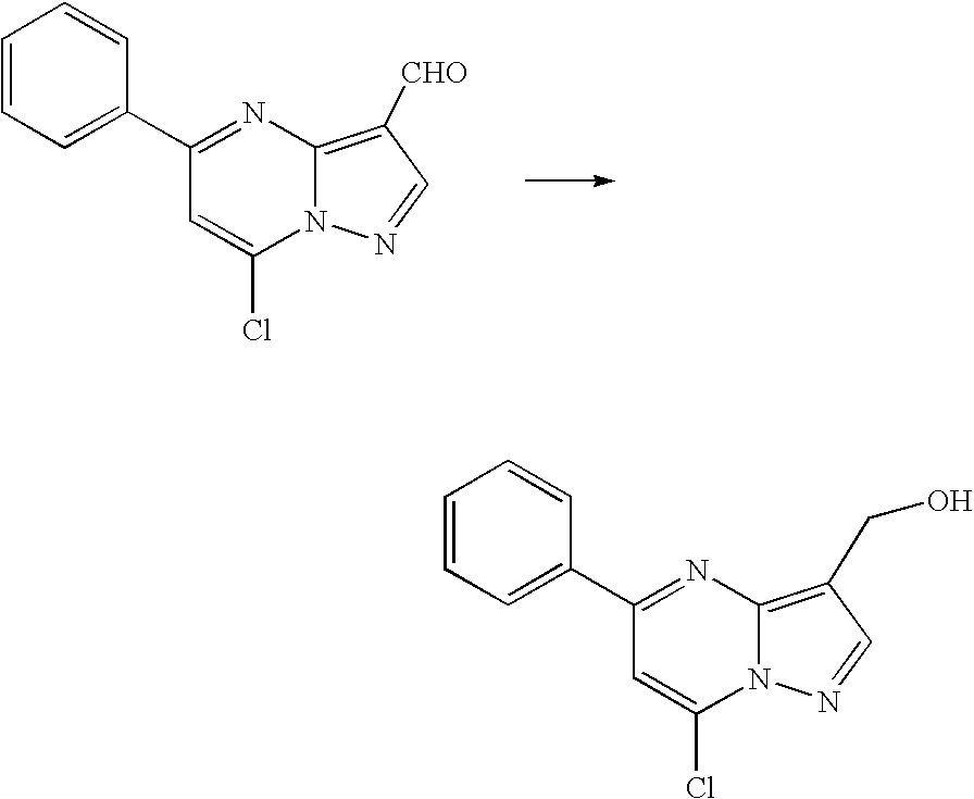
C1(C2=NC3=C([CHO])C=NN3C(Cl)=C2)=CC=CC=C1.C1(C2=NC3=C(CO)C=NN3C(Cl)=C2)=CC=CC=C1
